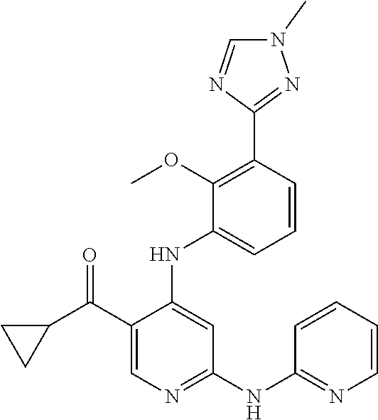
C1(C(C2CC2)=O)=CN=C(NC2=NC=CC=C2)C=C1NC1=CC=CC(C2=NN(C)C=N2)=C1OC
